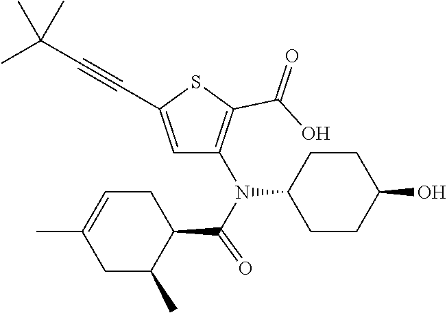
C1=C(C#CC(C)(C)C)SC(C(O)=O)=C1N(C1CCC(O)CC1)C(=O)C1CC=C(C)CC1C
